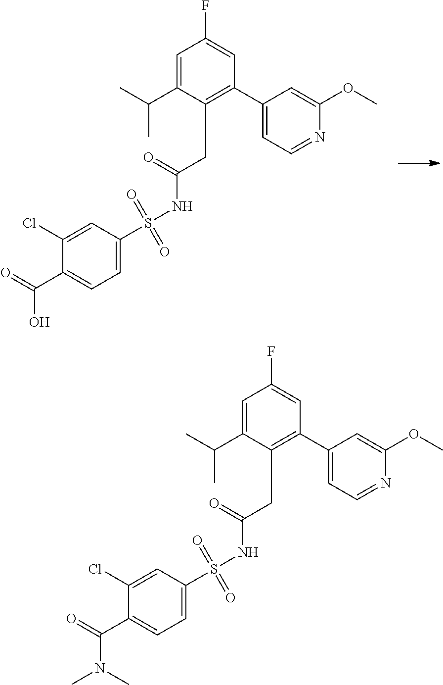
S(=O)(NC(CC1=C(C2=CC=NC(OC)=C2)C=C(F)C=C1C(C)C)=O)(=O)C1=CC=C(C(O)=O)C(Cl)=C1.S(=O)(NC(CC1=C(C2=CC=NC(OC)=C2)C=C(F)C=C1C(C)C)=O)(=O)C1=CC=C(C(N(C)C)=O)C(Cl)=C1
